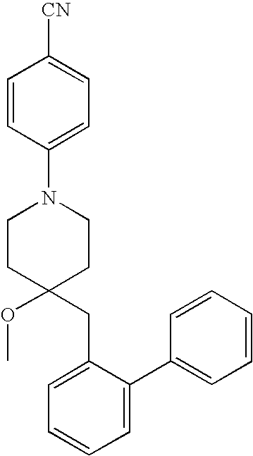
C1=CC(N2CCC(OC)(CC3=CC=CC=C3C3=CC=CC=C3)CC2)=CC=C1[CN]
